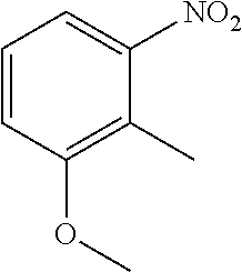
C1=CC(OC)=C(C)C([NO2])=C1
